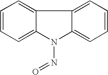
C1=CC=C2C(=C1)C1=CC=CC=C1N2N=O
